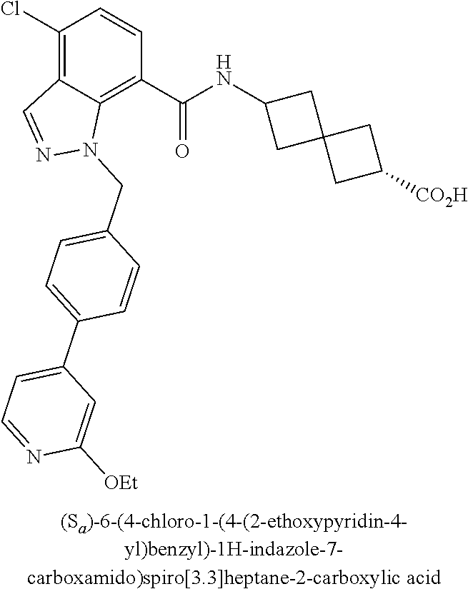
C1(Cl)=C2C(=C(C(NC3CC4(C3)CC([CO2H])C4)=O)C=C1)N(CC1=CC=C(C3=CC=NC([OEt])=C3)C=C1)N=C2
